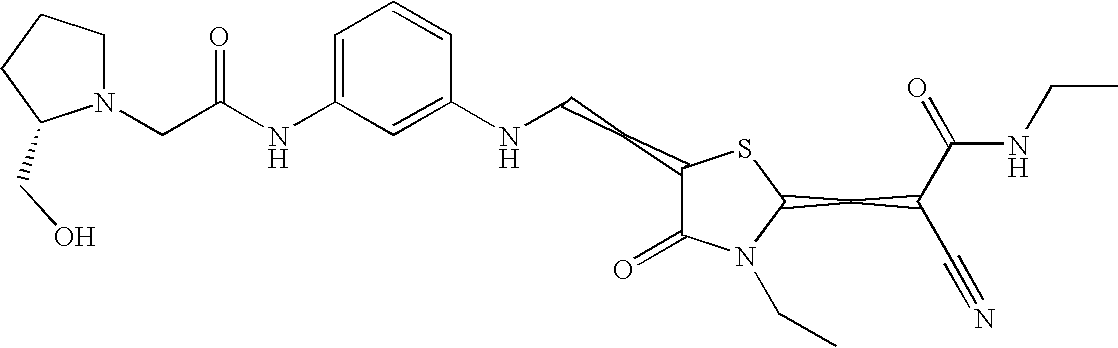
C1=C(NC(CN2CCCC2CO)=O)C=C(NCCC2C(=O)N(CC)C(CC(C#N)C(=O)NCC)S2)C=C1
